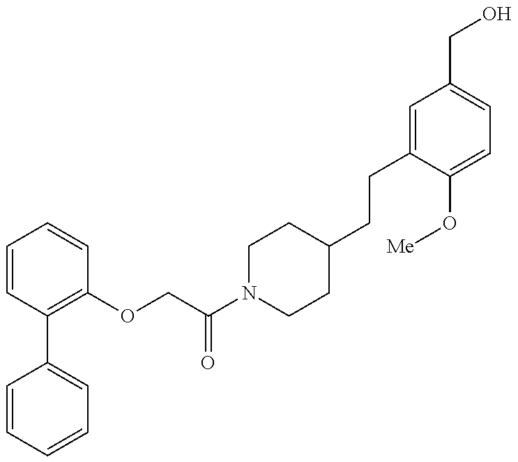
C1=CC=CC=C1C1=C(OCC(N2CCC(CCC3=CC(CO)=CC=C3O[Me])CC2)=O)C=CC=C1
